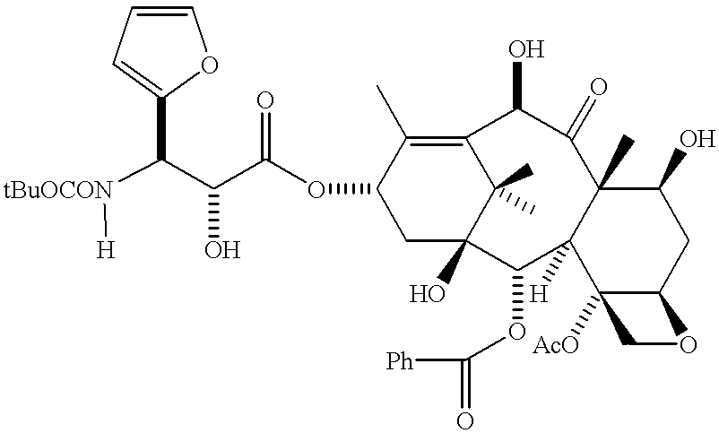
[tBuOCON](C(C(C(OC1CC2(O)C(C)(C)C(=C1C)C(O)C(=O)C1(C)C([H])(C2OC(=O)[Ph])C2([AcO])C(CC1O)OC2)=O)O)C1=CC=CO1)[H]
